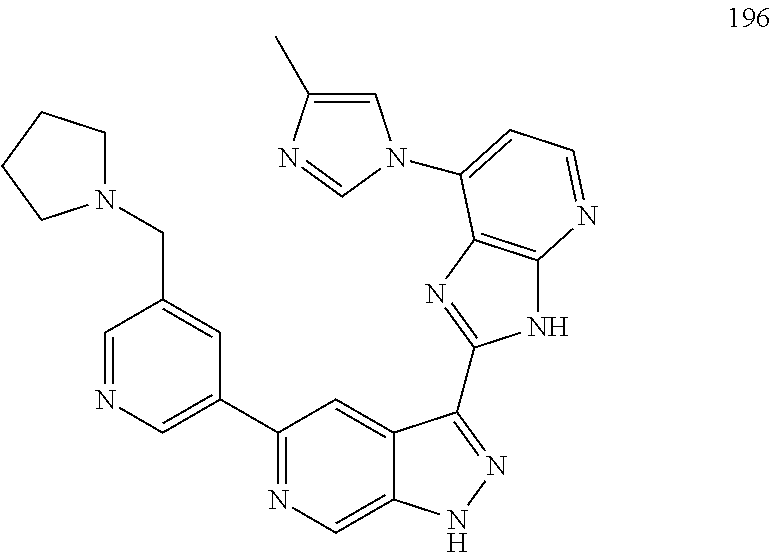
C1(C2=CN=CC(CN3CCCC3)=C2)=NC=C2C(=C1)C(C1=NC3=C(N1)N=CC=C3N1C=C(C)N=C1)=NN2
